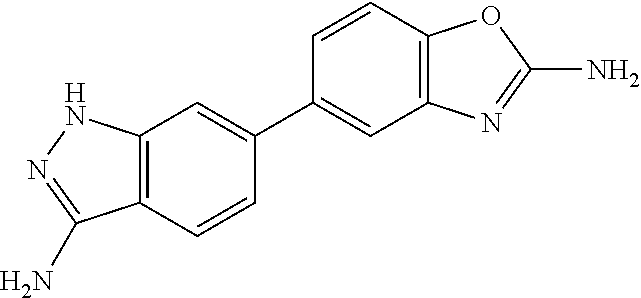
C12=C(NN=C1N)C=C(C1=CC3=C(C=C1)OC(N)=N3)C=C2
